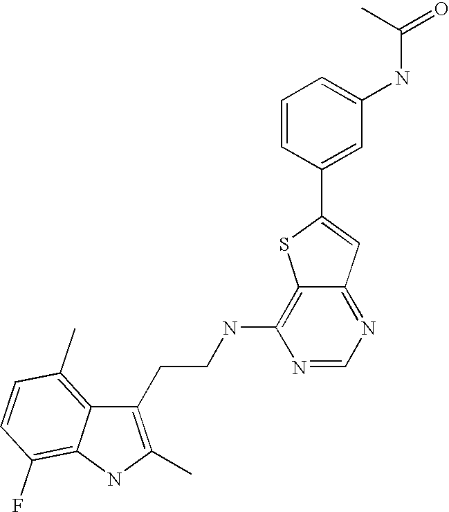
C1(CCNC2=C3C(=NC=N2)C=C(C2=CC(NC(=O)C)=CC=C2)S3)=C(C)NC2=C(F)C=CC(C)=C12
